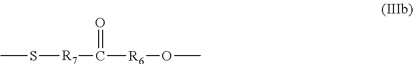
CS[R7]C(=O)[R6]OC
